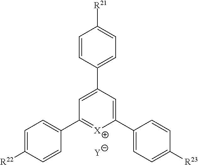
C1=C([R22])C=CC(C2=[X]C(C3=CC=C([R23])C=C3)=CC(C3=CC=C([R21])C=C3)=C2)=C1.[Y]
